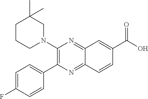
C12=NC(N3CC(C)(C)CCC3)=C(C3=CC=C(F)C=C3)N=C1C=CC(C(O)=O)=C2
